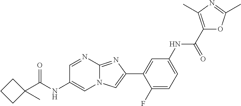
C1=NC2=NC(C3=CC(NC(C4=C(C)N=C(C)O4)=O)=CC=C3F)=CN2C=C1NC(C1(C)CCC1)=O
